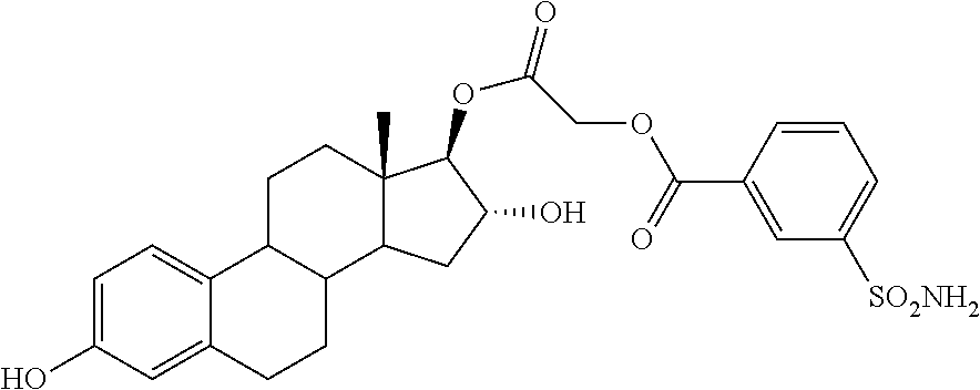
C1=C(O)C=C2C(=C1)C1C(CC2)C2C(C)(CC1)C(OC(=O)COC(C1=CC([SO2NH2])=CC=C1)=O)C(O)C2
